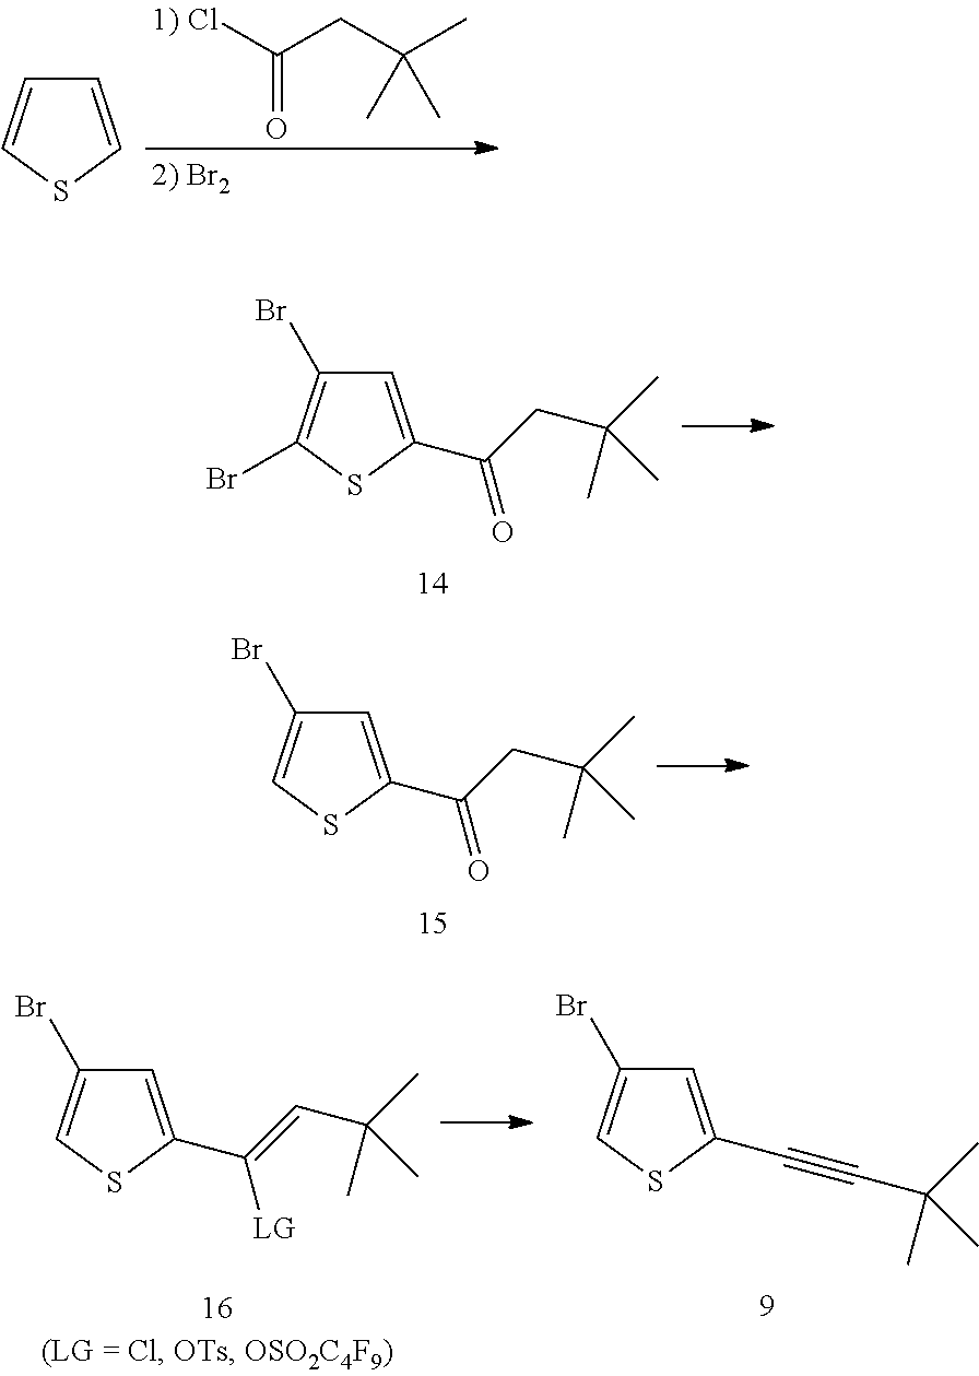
C(=O)(Cl)CC(C)(C)C.C1=CSC=C1.C1=C(C(CC(C)(C)C)=O)SC(Br)=C1Br.C1=C(C(CC(C)(C)C)=O)SC=C1Br.C1=C(C#CC(C)(C)C)SC=C1Br.C1=C(C(=CC(C)(C)C)[LG])SC=C1Br
